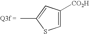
C1=C([CO2H])C=C(C)S1
